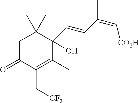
C1C(=O)C(C[CF3])=C(C)C(C=CC(=C[CO2H])C)(O)C1(C)C
